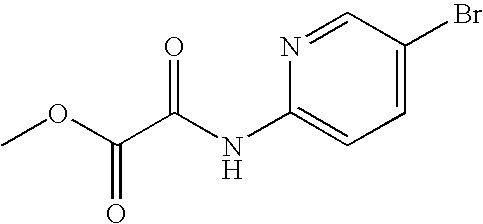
C1=C(Br)C=NC(NC(C(=O)OC)=O)=C1
